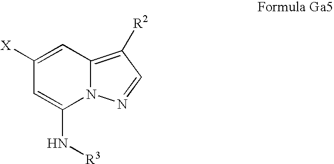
C1([X])=CC2=C([R2])C=NN2C(N[R3])=C1
